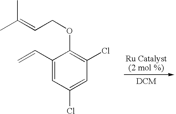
CC(=CCOC1=C(Cl)C=C(Cl)C=C1C=C)C
